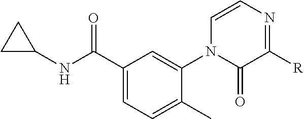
C1C(NC(C2=CC=C(C)C(N3C(=O)C([R])=NC=C3)=C2)=O)C1
